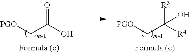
[PGO]CC(O)=O.[PGO]CC([R4])([R3])O
